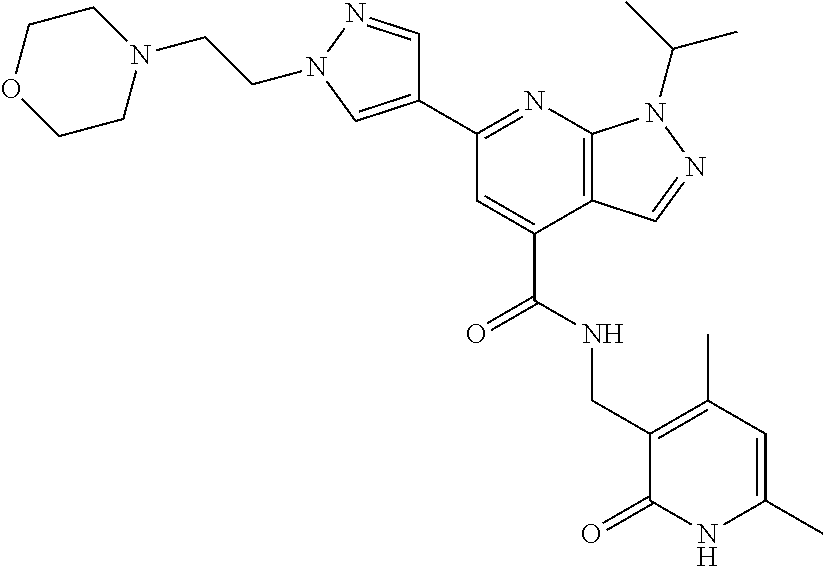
C1(C2=NC3=C(C(C(=O)NCC4=C(C)C=C(C)NC4=O)=C2)C=NN3C(C)C)=CN(CCN2CCOCC2)N=C1
